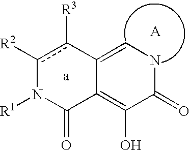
C1(=O)NC=C2C(=C1O)C(=O)N([R1])c([R2])c2[R3]
